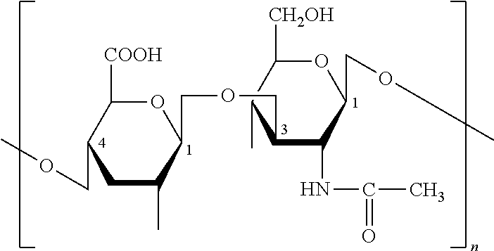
C1C(C)C(COCC2C(NC(C)=O)C(COC)OC([CH2OH])C2C)OC([COOH])C1COC
